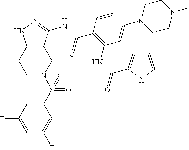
C1C2=C(CCN1S(=O)(=O)C1=CC(F)=CC(F)=C1)NN=C2NC(C1=C(NC(=O)C2=CC=CN2)C=C(N2CCN(C)CC2)C=C1)=O
